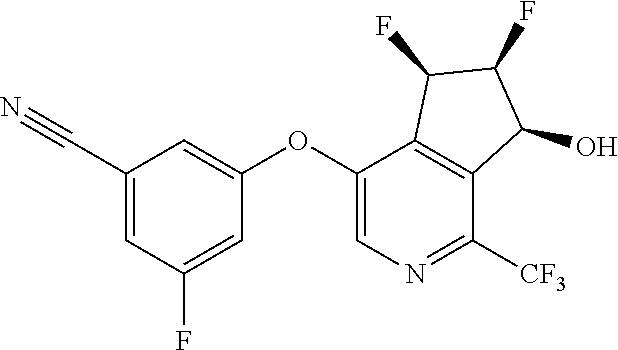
C1(C#N)=CC(F)=CC(OC2=CN=C([CF3])C3=C2C(F)C(F)C3O)=C1
